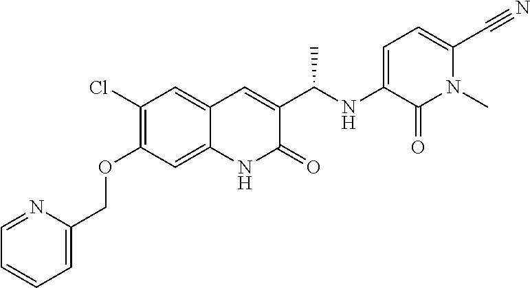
C1(Cl)=C(OCC2=CC=CC=N2)C=C2C(=C1)C=C(C(NC1=CC=C(C#N)N(C)C1=O)C)C(=O)N2
